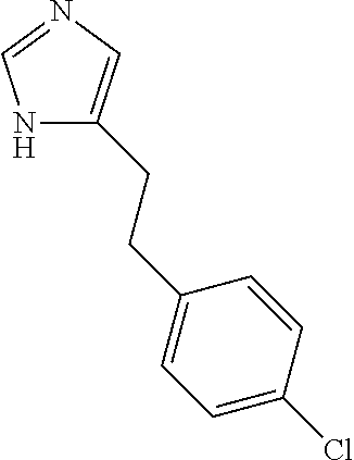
N1C(CCC2=CC=C(Cl)C=C2)=CN=C1
